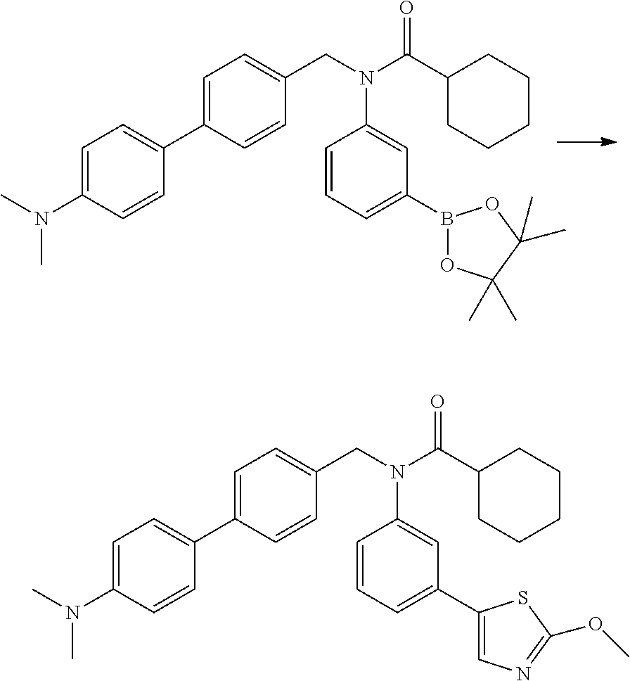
C1(CN(C(C2CCCCC2)=O)C2=CC(B3OC(C)(C)C(C)(C)O3)=CC=C2)=CC=C(C2=CC=C(N(C)C)C=C2)C=C1.C1(CN(C(C2CCCCC2)=O)C2=CC(C3=CN=C(OC)S3)=CC=C2)=CC=C(C2=CC=C(N(C)C)C=C2)C=C1
